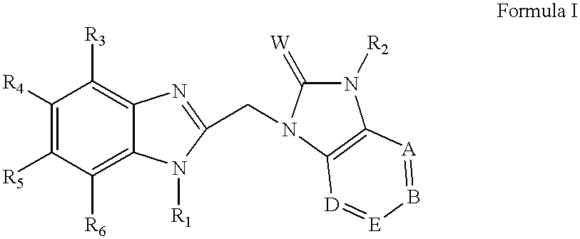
C1([R4])=C([R5])C([R6])=C2C(=C1[R3])N=C(CN1C(=[W])N([R2])C3=C1[D]=[E]B=[A]3)N2[R1]
